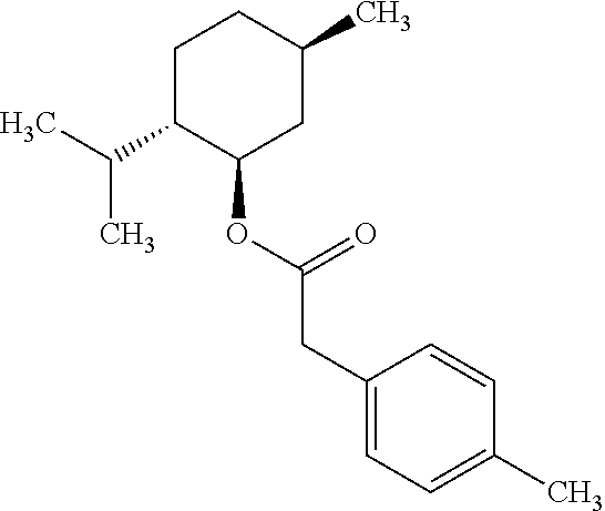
C1(CC(OC2CC(C)CCC2C(C)C)=O)=CC=C(C)C=C1
